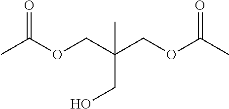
O=C(C)OCC(CO)(C)COC(=O)C
